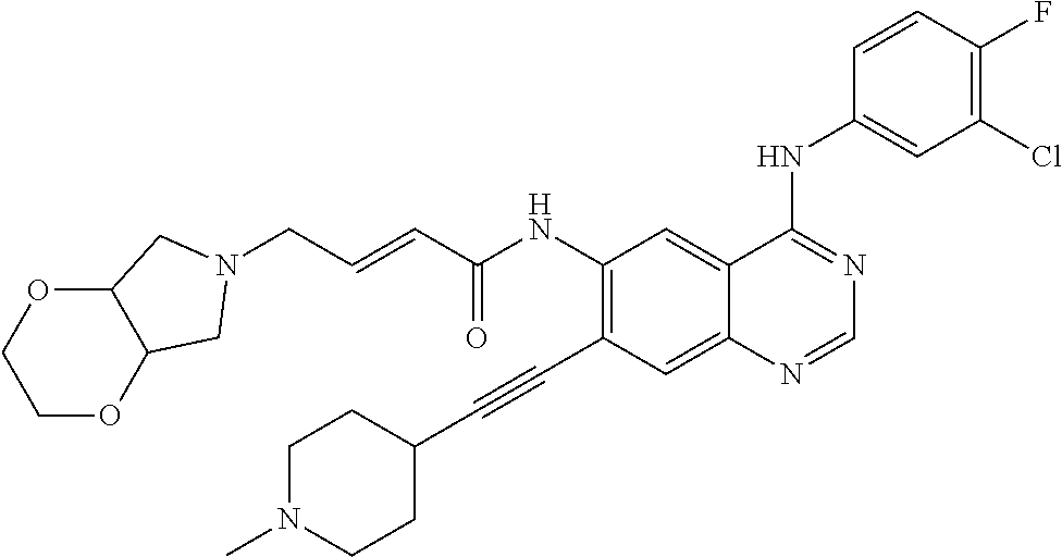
C(NC1=C(C#CC2CCN(C)CC2)C=C2C(=C1)C(NC1=CC(Cl)=C(F)C=C1)=NC=N2)(=O)C=CCN1CC2OCCOC2C1
